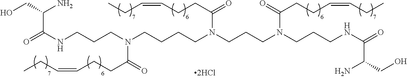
C(NCCCN(CCCCN(CCCN(CCCNC(C(CO)N)=O)C(=O)CCC=CCC)C(CCC=CCC)=O)C(=O)CCC=CCC)(=O)C(N)CO
